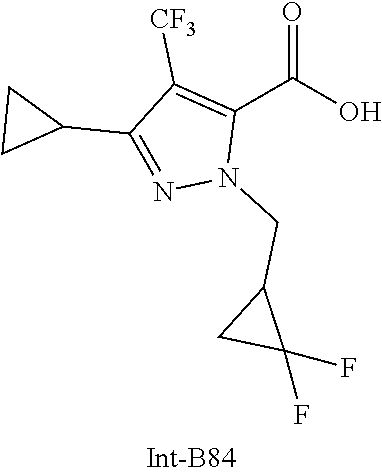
N1=C(C2CC2)C([CF3])=C(C(=O)O)N1CC1CC1(F)F
